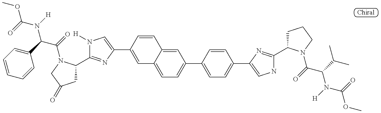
N1([H])C(C2CC(=O)CN2C(C(N(C(OC)=O)[H])C2=CC=CC=C2)=O)=NC(C2=CC3=CC=C(C4=CC=C(C5=CNC(C6CCCN6C(C(N(C(OC)=O)[H])C(C)C)=O)=N5)C=C4)C=C3C=C2)=C1
